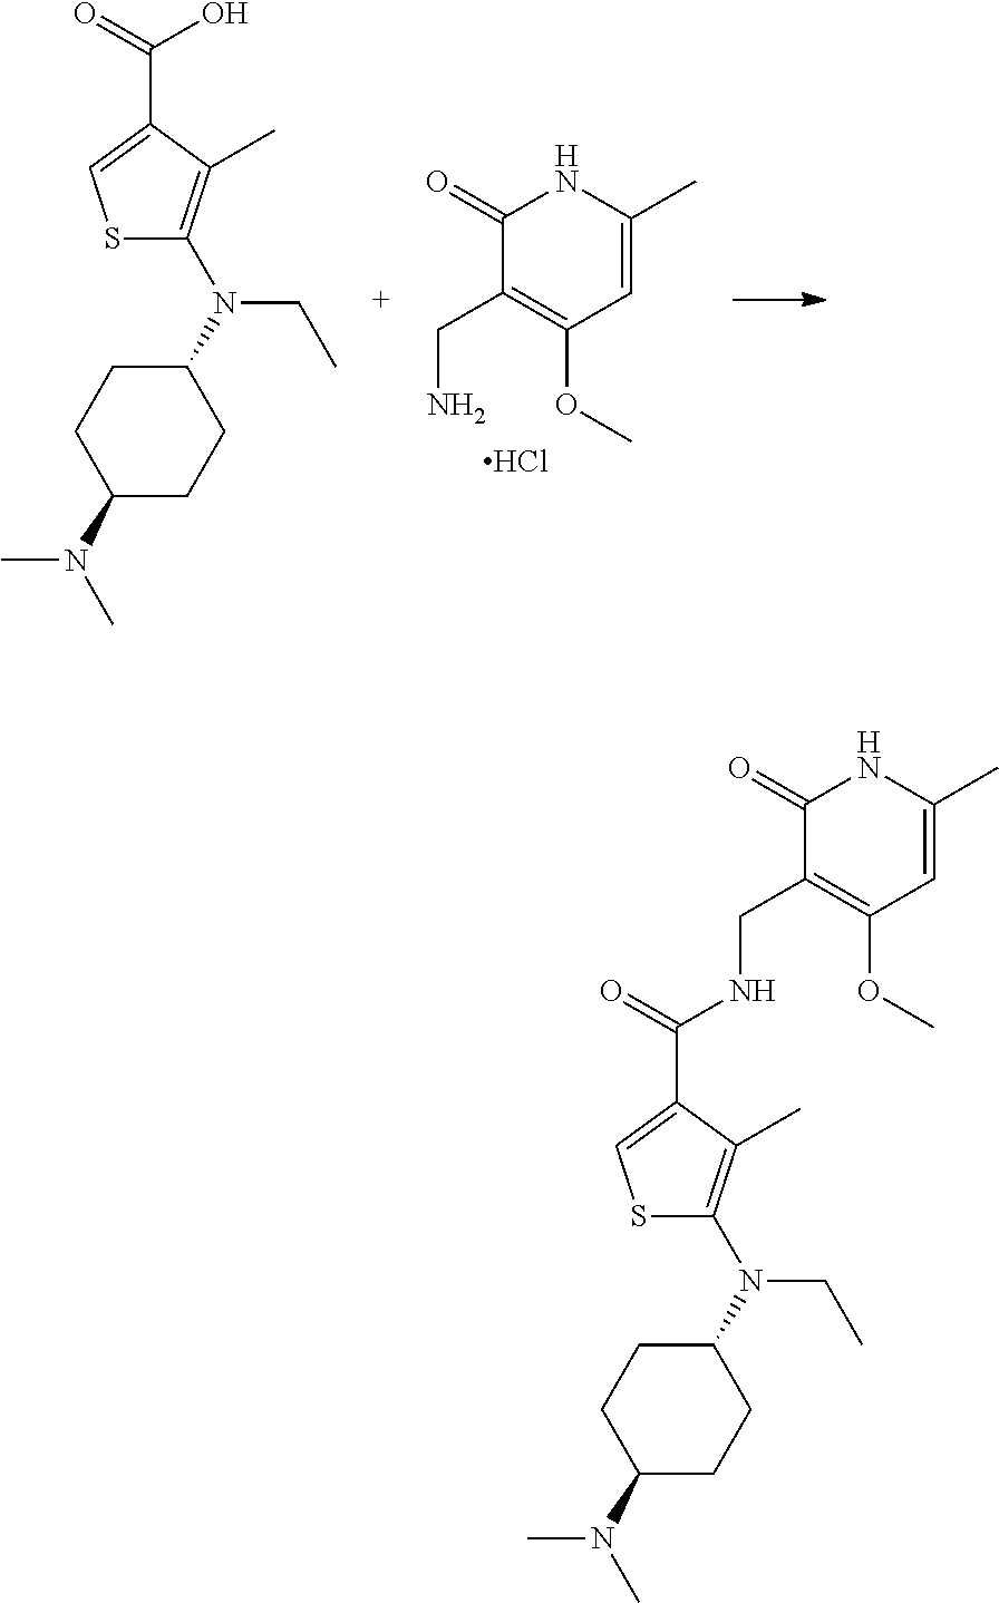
C1(=O)C(CN)=C(OC)C=C(C)N1.Cl.O=C(O)C1=CSC(N(C2CCC(N(C)C)CC2)CC)=C1C.O=C(NCC1=C(OC)C=C(C)NC1=O)C1=CSC(N(C2CCC(N(C)C)CC2)CC)=C1C
